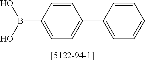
C1=C(C2=CC=C(B(O)O)C=C2)C=CC=C1
